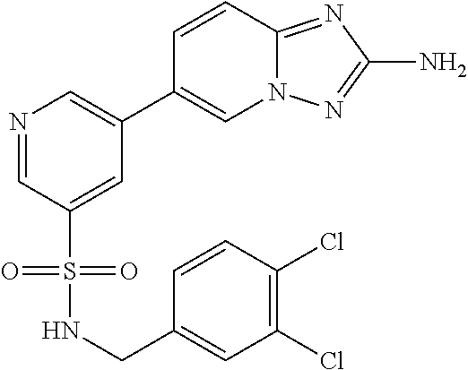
N1=CC(S(NCC2=CC(Cl)=C(Cl)C=C2)(=O)=O)=CC(C2=CN3C(=NC(N)=N3)C=C2)=C1
